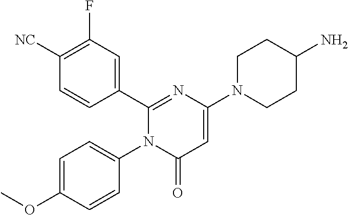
C1(C2=CC(F)=C([CN])C=C2)=NC(N2CCC(N)CC2)=CC(=O)N1C1=CC=C(OC)C=C1
